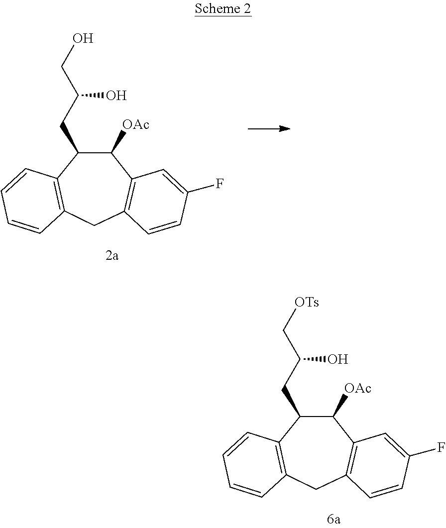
C1(CC(CO)O)C2=C(CC3=C(C1[OAc])C=C(F)C=C3)C=CC=C2.C1(CC(C[OTs])O)C2=C(CC3=C(C1[OAc])C=C(F)C=C3)C=CC=C2
